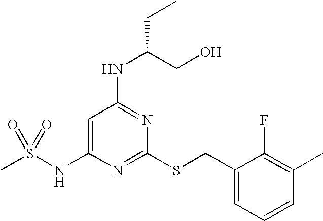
C1=C(NS(C)(=O)=O)N=C(SCC2=CC=CC(C)=C2F)N=C1NC(CO)CC
